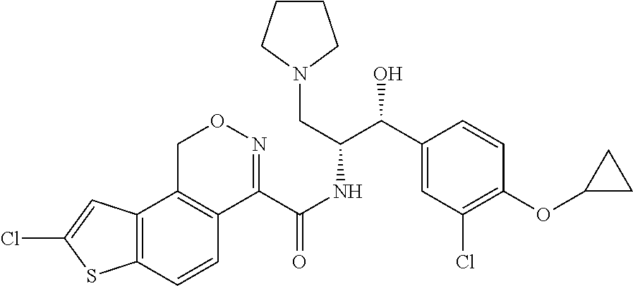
C12=C(C=CC3=C1CON=C3C(NC(C(C1=CC(Cl)=C(OC3CC3)C=C1)O)CN1CCCC1)=O)SC(Cl)=C2
